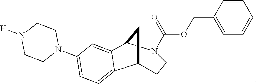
C1=CC(COC(N2CCC3C4=CC=C(N5CCN([H])CC5)C=C4C2C3)=O)=CC=C1
